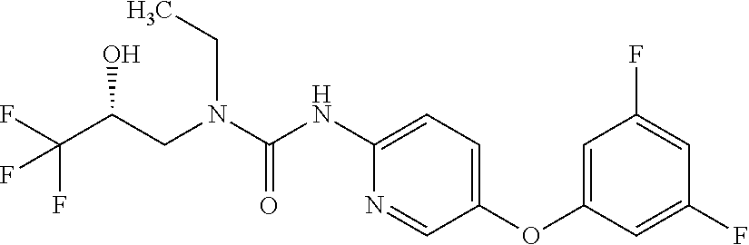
C1(NC(N(CC(C(F)(F)F)O)CC)=O)=CC=C(OC2=CC(F)=CC(F)=C2)C=N1
